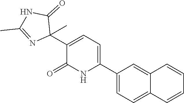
C1(C2=CC=C(C3(C)C(=O)NC(C)=N3)C(=O)N2)=CC=C2C(=C1)C=CC=C2
